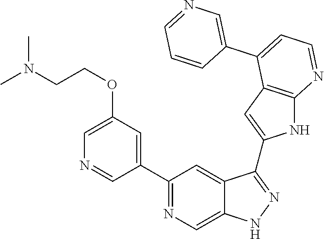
C1(C2=NC=C3C(=C2)C(C2=CC4=C(N2)N=CC=C4C2=CN=CC=C2)=NN3)=CC(OCCN(C)C)=CN=C1
